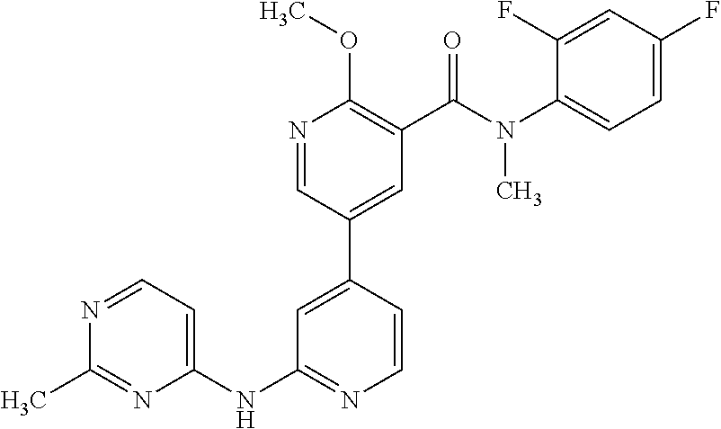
C1(NC2=NC=CC(C3=CC(C(N(C4=CC=C(F)C=C4F)C)=O)=C(OC)N=C3)=C2)=CC=NC(C)=N1
